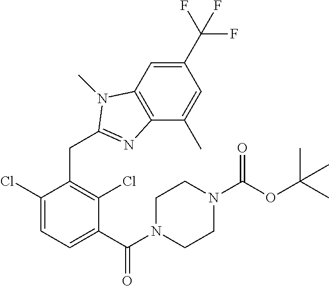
C1(C(F)(F)F)=CC2=C(C(C)=C1)N=C(CC1=C(Cl)C(C(N3CCN(C(OC(C)(C)C)=O)CC3)=O)=CC=C1Cl)N2C
